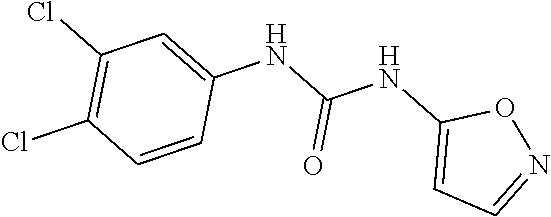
C1(Cl)=C(Cl)C=CC(NC(NC2=CC=NO2)=O)=C1
